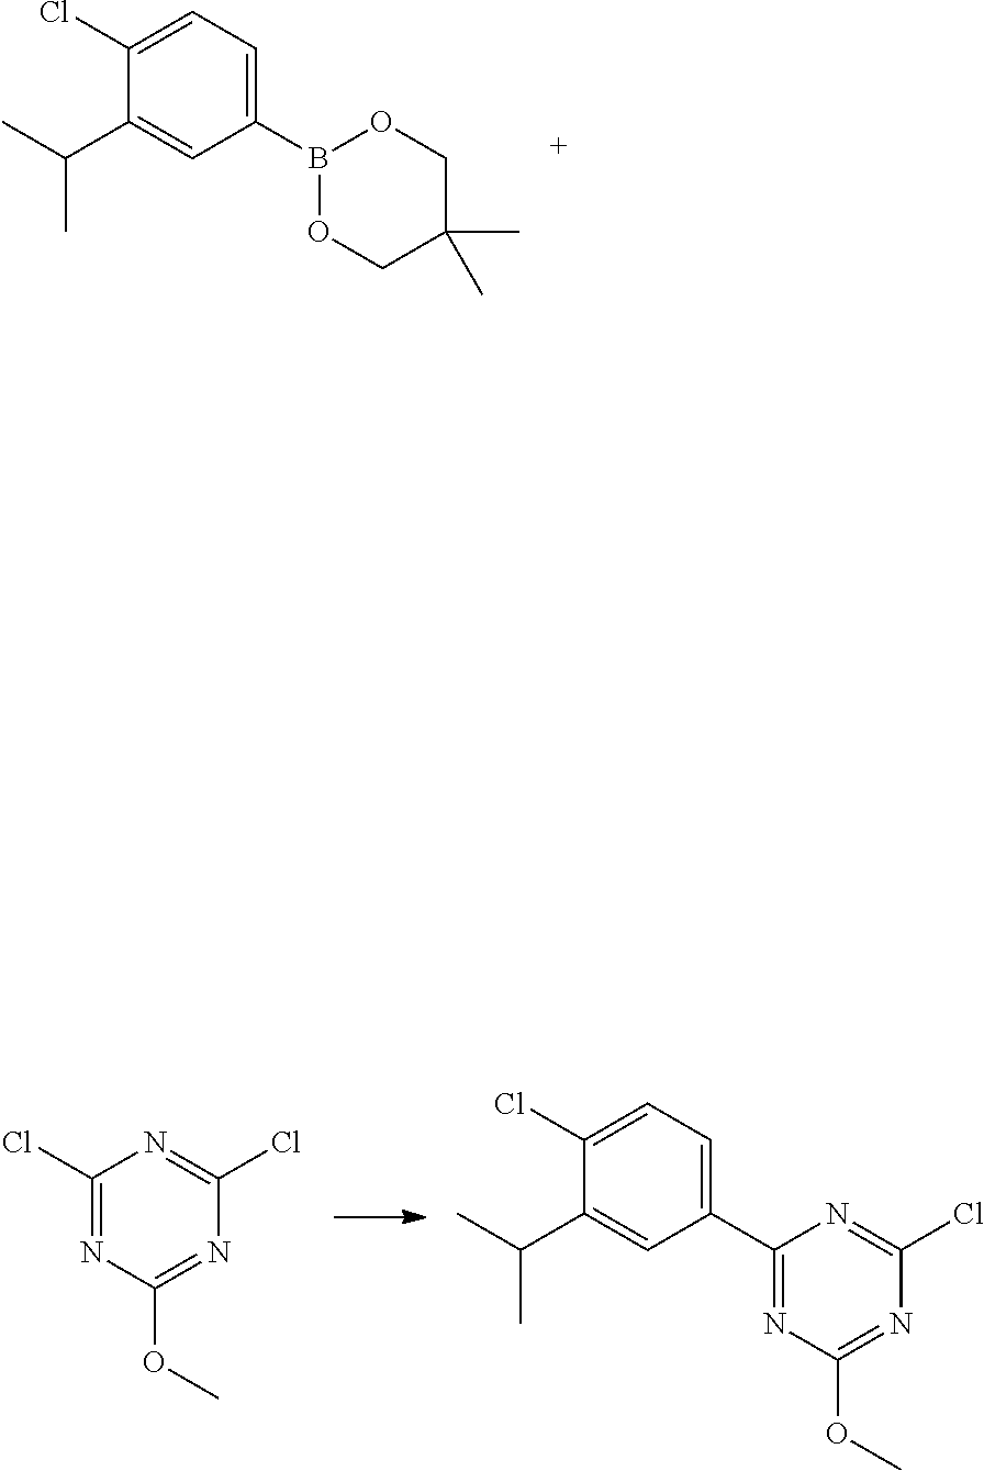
C1(Cl)=CC=C(B2OCC(C)(C)CO2)C=C1C(C)C.C1(Cl)=NC(OC)=NC(Cl)=N1.C1(Cl)=CC=C(C2=NC(OC)=NC(Cl)=N2)C=C1C(C)C
